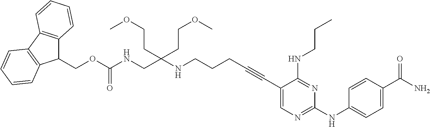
C(CC#CC1=CN=C(NC2=CC=C(C(N)=O)C=C2)N=C1NCCC)CNC(CNC(OCC1C2=C(C3=C1C=CC=C3)C=CC=C2)=O)(CCOC)CCOC
